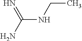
C(NCC)(N)=N
